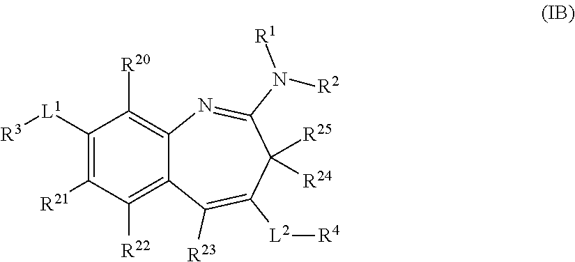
C1([L1][R3])=C([R21])C([R22])=C2C(=C1[R20])N=C(N([R1])[R2])C([R25])([R24])C([L2][R4])=C2[R23]
